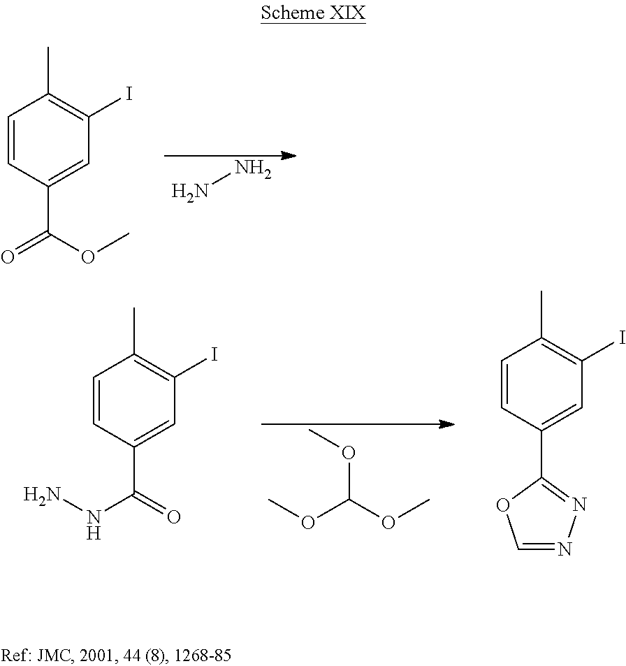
NN.C1=CC(C(OC)=O)=CC(I)=C1C.COC(OC)OC.C1=CC(C(=O)NN)=CC(I)=C1C.C1=CC(C2=NN=CO2)=CC(I)=C1C
